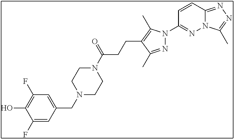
N12C(=NN=C1C)C=CC(N1N=C(C)C(CCC(N3CCN(CC4=CC(F)=C(O)C(F)=C4)CC3)=O)=C1C)=N2
